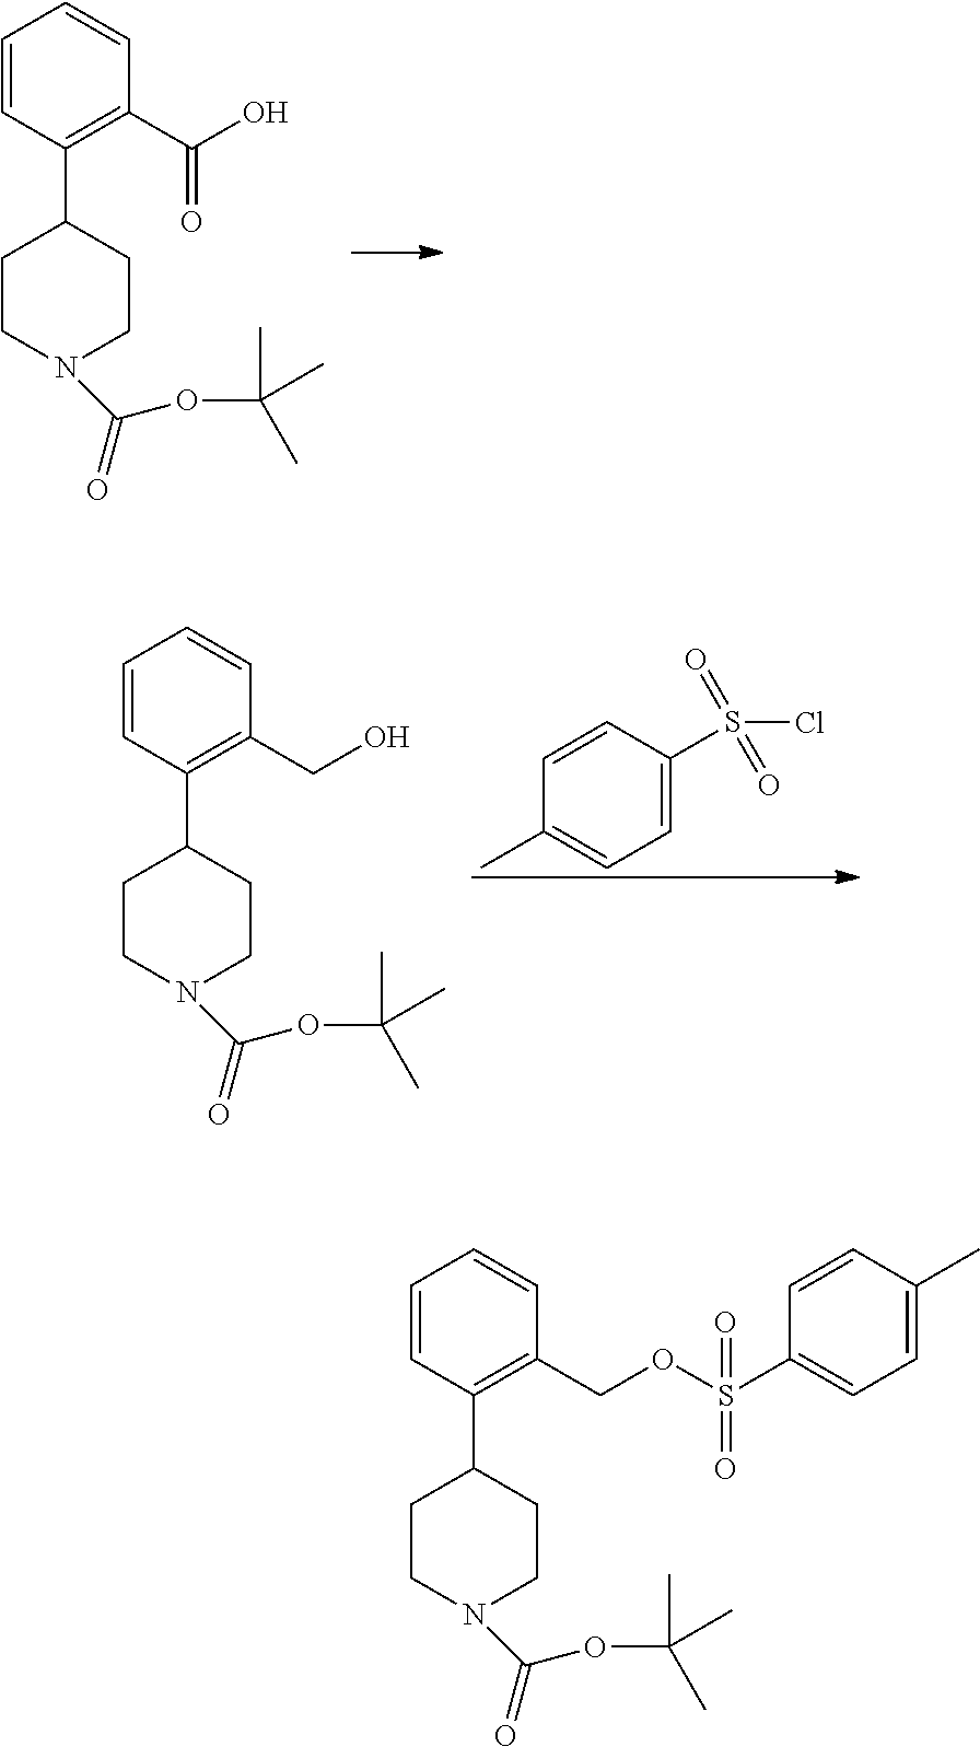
C1=CC=CC(C(O)=O)=C1C1CCN(C(=O)OC(C)(C)C)CC1.C1=CC=CC(CO)=C1C1CCN(C(=O)OC(C)(C)C)CC1.C1=C(S(Cl)(=O)=O)C=CC(C)=C1.C1=CC=CC(COS(C2=CC=C(C)C=C2)(=O)=O)=C1C1CCN(C(=O)OC(C)(C)C)CC1
